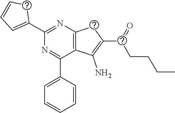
C1(C2=CC=CS2)=NC2=C(C(C3=CC=CC=C3)=N1)C(N)=C(S(CCCC)=O)S2
